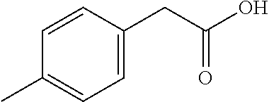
C1=CC(CC(O)=O)=CC=C1C
